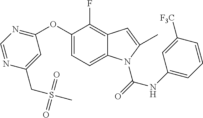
C1(OC2=NC=NC(CS(C)(=O)=O)=C2)=CC=C2C(=C1F)C=C(C)N2C(=O)NC1=CC=CC([F3C])=C1
